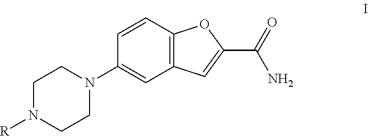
[R]N1CCN(C2=CC3=C(C=C2)OC(C(N)=O)=C3)CC1
